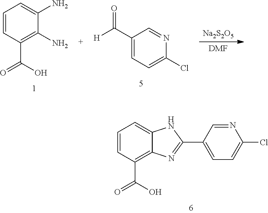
C1(C([H])=O)=CC=C(Cl)N=C1.[DMF].[Na2S2O5].C1=CC(C(O)=O)=C(N)C(N)=C1.C1=CC(C(=O)O)=C2C(=C1)NC(C1=CC=C(Cl)N=C1)=N2
